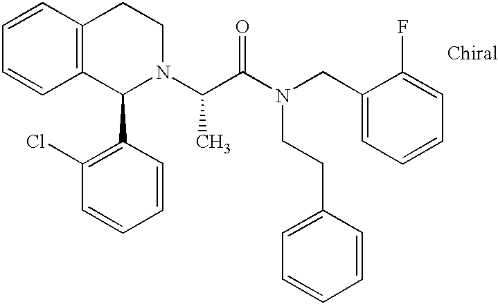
C1=CC2=C(C=C1)C(C1=C(Cl)C=CC=C1)N(C(C(N(CC1=CC=CC=C1F)CCC1=CC=CC=C1)=O)C)CC2
